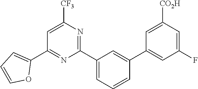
C1(C2=CC=CO2)=NC(C2=CC=CC(C3=CC(F)=CC([CO2H])=C3)=C2)=NC([CF3])=C1
